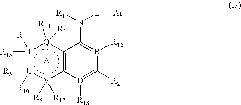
c12[Q]([R14])([R3]):[T]([R15])([R4]):[U]([R5])([R16]):[V]([R17])([R6])c~1[D]([R13])=C([R2])B([R12])=C2N([L][Ar])[R1].[A]
